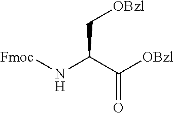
[Fmoc]NC(C([OBzl])=O)C[OBzl]
